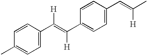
C1=C(C(=C(C2=CC=C(C=C(C)[H])C=C2)[H])[H])C=CC(C)=C1
